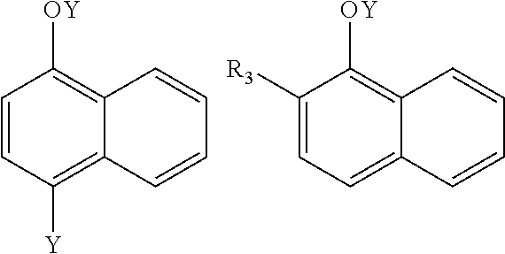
C1=CC([Y])=C2C(=C1[OY])C=CC=C2.C1([R3])=CC=C2C(=C1[OY])C=CC=C2
